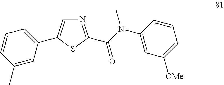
N1=C(C(N(C2=CC([OMe])=CC=C2)C)=O)SC(C2=CC=CC(C)=C2)=C1
